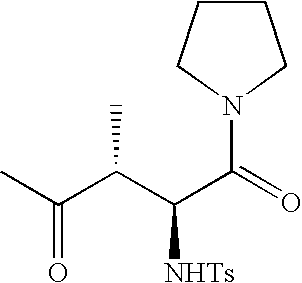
CC(C(C(C(=O)N1CCCC1)[NHTs])C)=O
